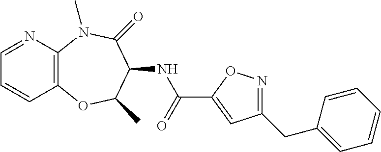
C1=NC2=C(C=C1)OC(C)C(NC(C1=CC(CC3=CC=CC=C3)=NO1)=O)C(=O)N2C
